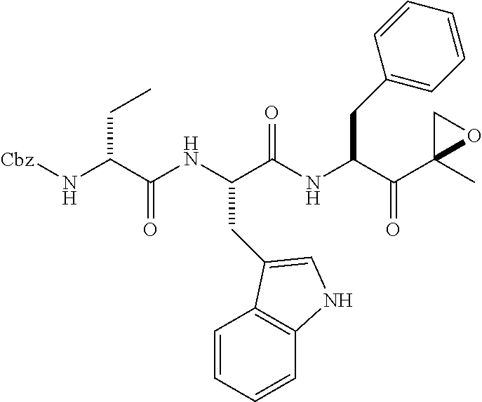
[Cbz]NC(C(NC(C(NC(C(C1(C)OC1)=O)CC1=CC=CC=C1)=O)CC1=CNC2=C1C=CC=C2)=O)CC
